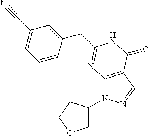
C12=C(C=NN1C1COCC1)C(=O)NC(CC1=CC(C#N)=CC=C1)=N2
